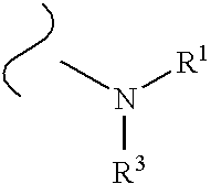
CN([R1])[R3]
